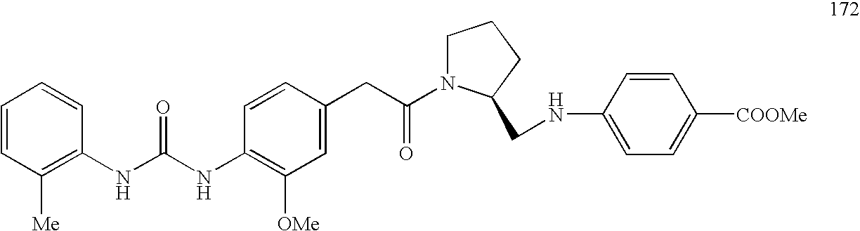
C1=CC([Me])=C(NC(=O)NC2=C([OMe])C=C(CC(=O)N3CCCC3CNC3=CC=C([COOMe])C=C3)C=C2)C=C1
